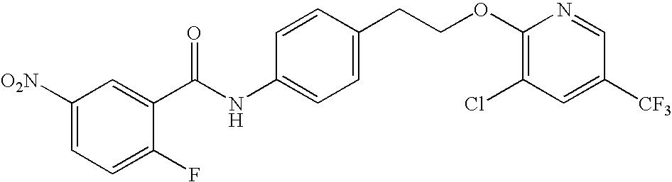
C1([O2N])=CC=C(F)C(C(NC2=CC=C(CCOC3=C(Cl)C=C([CF3])C=N3)C=C2)=O)=C1
